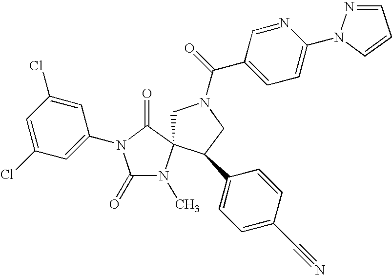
C1N(C(=O)C2=CC=C(N3C=CC=N3)N=C2)CC(C2=CC=C(C#N)C=C2)C12N(C)C(=O)N(C1=CC(Cl)=CC(Cl)=C1)C2=O
